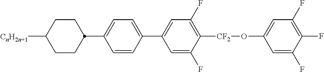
C1CC([CnH2n+1])CCC1C1=CC=C(C2=CC(F)=C([CF2]OC3=CC(F)=C(F)C(F)=C3)C(F)=C2)C=C1
